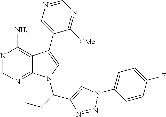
N1=CN=C2C(=C1N)C(C1=CN=CN=C1[OMe])=CN2C(CC)C1=CN(C2=CC=C(F)C=C2)N=N1
